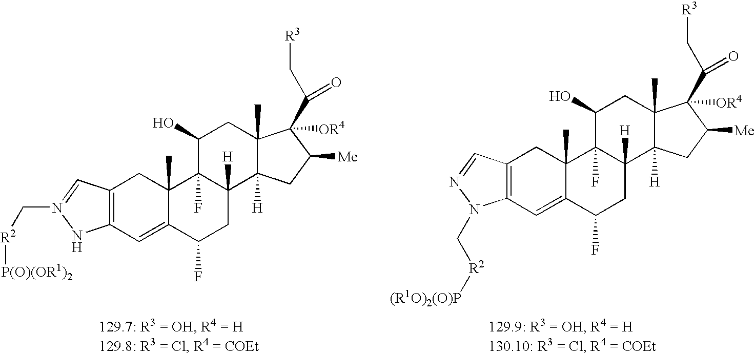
C12=C(C=C3C(C)(C1)C1(F)C([H])(CC3F)C3([H])C(C)(CC1O)C([OR4])(C(C[R3])=O)C([Me])C3)N(C[R2][(R1O)2(O)P])N=C2.C12=C(C=C3C(C)(C1)C1(F)C([H])(CC3F)C3([H])C(C)(CC1O)C([OR4])(C(C[R3])=O)C([Me])C3)NN(C[R2][P(O)(OR1)2])=C2
